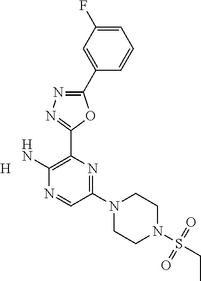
[H].C1(N2CCN(S(CC)(=O)=O)CC2)=NC(C2=NN=C(C3=CC(F)=CC=C3)O2)=C(N)N=C1
